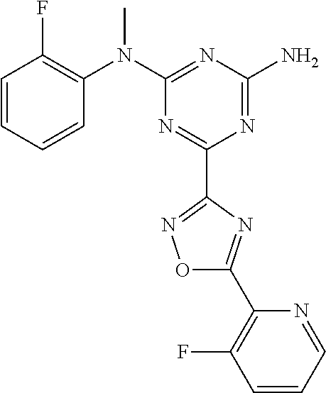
C1=CC=CC(N(C2=NC(N)=NC(C3=NOC(C4=C(F)C=CC=N4)=N3)=N2)C)=C1F
